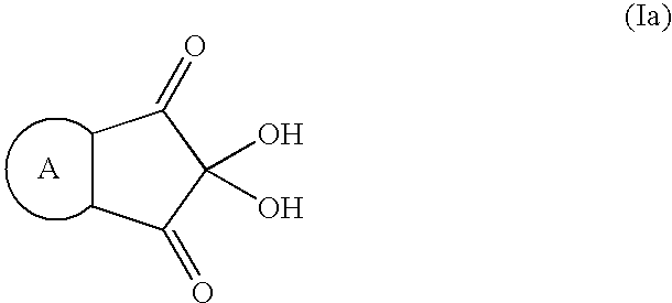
C1CC(=O)C(O)(O)C1=O
